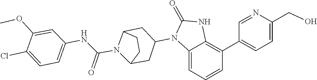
C1C2N(C(NC3=CC=C(Cl)C(OC)=C3)=O)C(C1)CC(N1C(=O)NC3=C(C4=CC=C(CO)N=C4)C=CC=C13)C2
